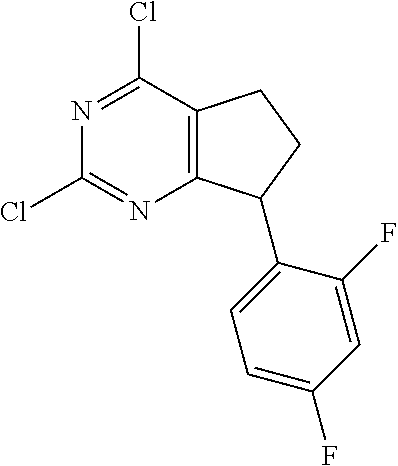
N1=C(Cl)C2=C(N=C1Cl)C(C1=CC=C(F)C=C1F)CC2
